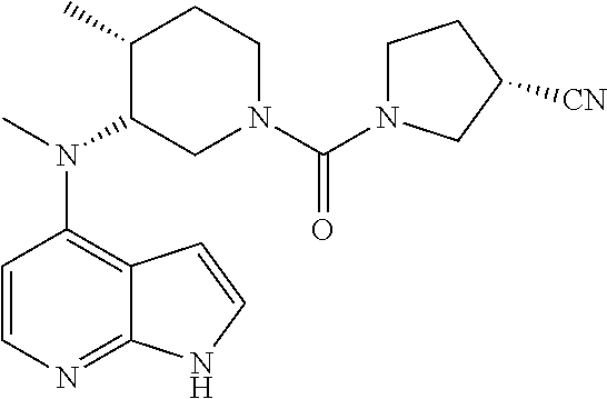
C12=C(N(C)C3CN(C(=O)N4CCC([CN])C4)CCC3C)C=CN=C1NC=C2
